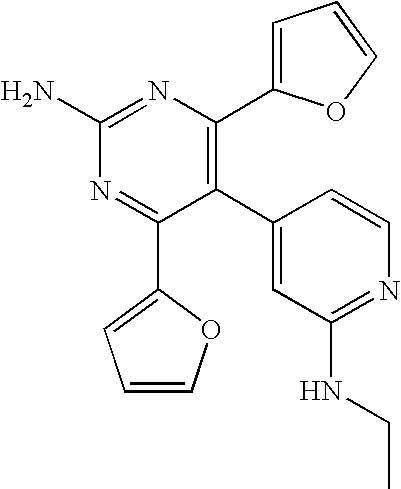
C1(C2=C(C3=CC=CO3)N=C(N)N=C2C2=CC=CO2)=CC(NCC)=NC=C1
